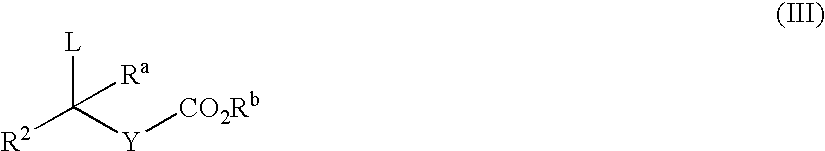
[R2]C([Y][CO2Rb])([L])[Ra]
